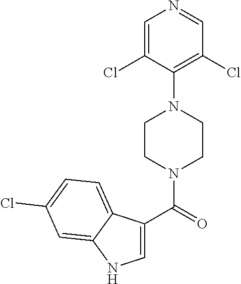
C1=C(Cl)C(N2CCN(C(C3=CNC4=CC(Cl)=CC=C34)=O)CC2)=C(Cl)C=N1
